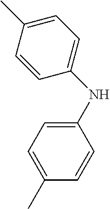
C1=C(C)C=CC(NC2=CC=C(C)C=C2)=C1
